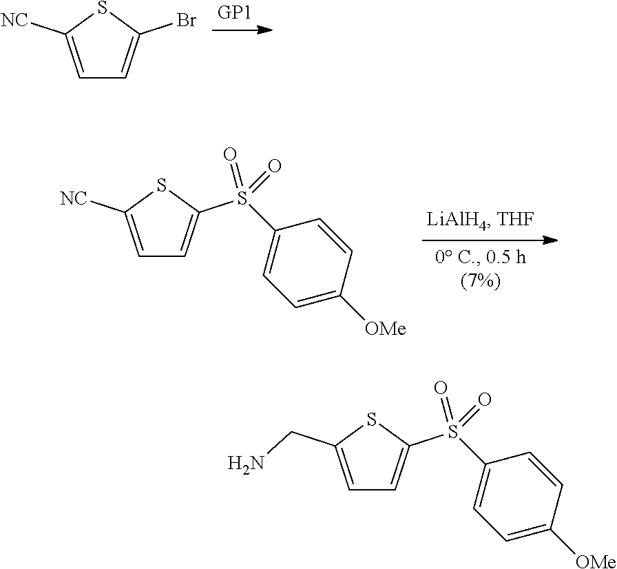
C1=C([NC])SC(Br)=C1.C1=C([NC])SC(S(C2=CC=C([OMe])C=C2)(=O)=O)=C1.C1=C(CN)SC(S(C2=CC=C([OMe])C=C2)(=O)=O)=C1
